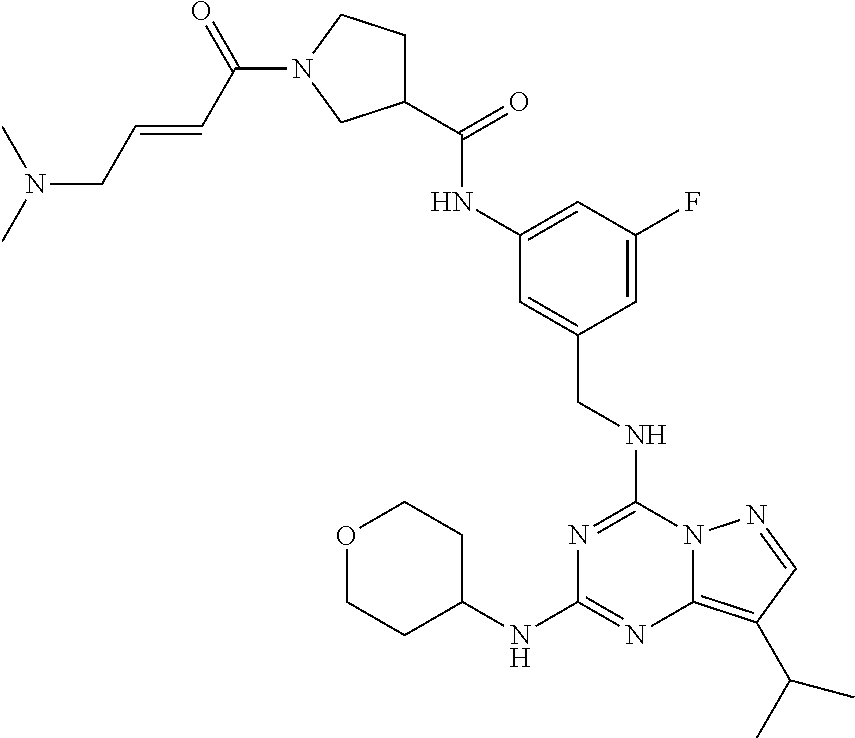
N(C1=CC(F)=CC(CNC2=NC(NC3CCOCC3)=NC3=C(C(C)C)C=NN23)=C1)C(C1CCN(C(C=CCN(C)C)=O)C1)=O
